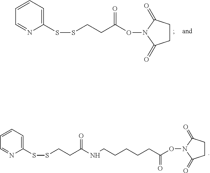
C1(SSCCC(ON2C(=O)CCC2=O)=O)=CC=CC=N1.C1(SSCCC(NCCCCCC(=O)ON2C(=O)CCC2=O)=O)=CC=CC=N1
